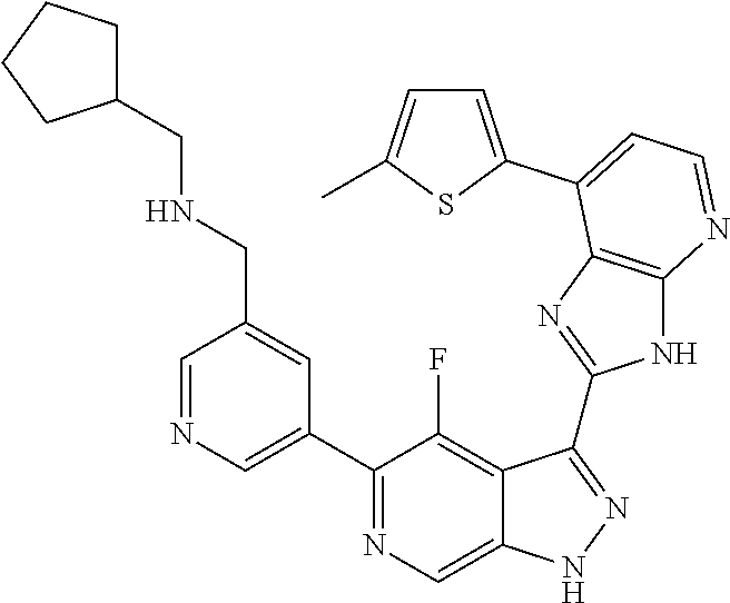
C1=NC=C(C2=NC=C3C(=C2F)C(C2=NC4=C(N2)N=CC=C4C2=CC=C(C)S2)=NN3)C=C1CNCC1CCCC1
